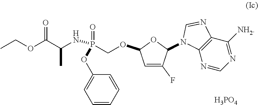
C1=C(F)C(N2C3=C(C([NH2])=NC=N3)N=C2)OC1OCP(=O)(OC1=CC=CC=C1)NC(C)C(OCC)=O.[H3PO4]
